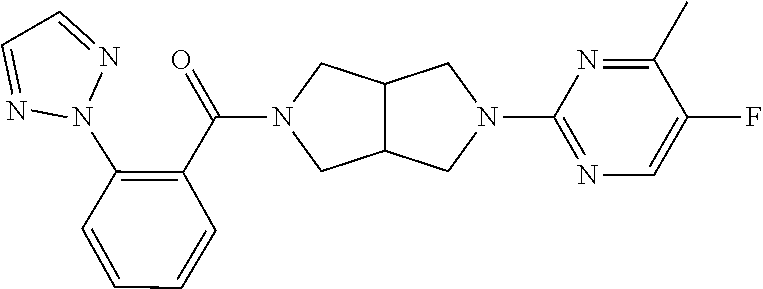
C12C(CN(C3=NC=C(F)C(C)=N3)C1)CN(C(C1=C(N3N=CC=N3)C=CC=C1)=O)C2
